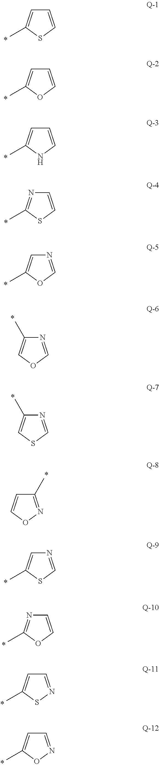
C1=CSC(C)=C1.C1=COC(C)=C1.C1=CNC(C)=C1.C1=CSC(C)=N1.N1=COC(C)=C1.N1=COC=C1C.N1=CSC=C1C.C1(C)=NOC=C1.N1=CSC(C)=C1.C1=COC(C)=N1.C1=NSC(C)=C1.C1=NOC(C)=C1
